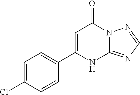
C12=NC=NN1C(=O)C=C(C1=CC=C(Cl)C=C1)N2
